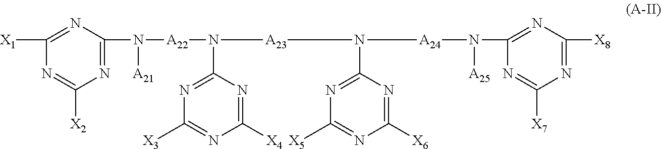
N1=C([X1])N=C([X2])N=C1N([A22]N(C1=NC([X3])=NC([X4])=N1)[A23]N(C1=NC([X5])=NC([X6])=N1)[A24]N(C1=NC([X8])=NC([X7])=N1)[A25])[A21]
